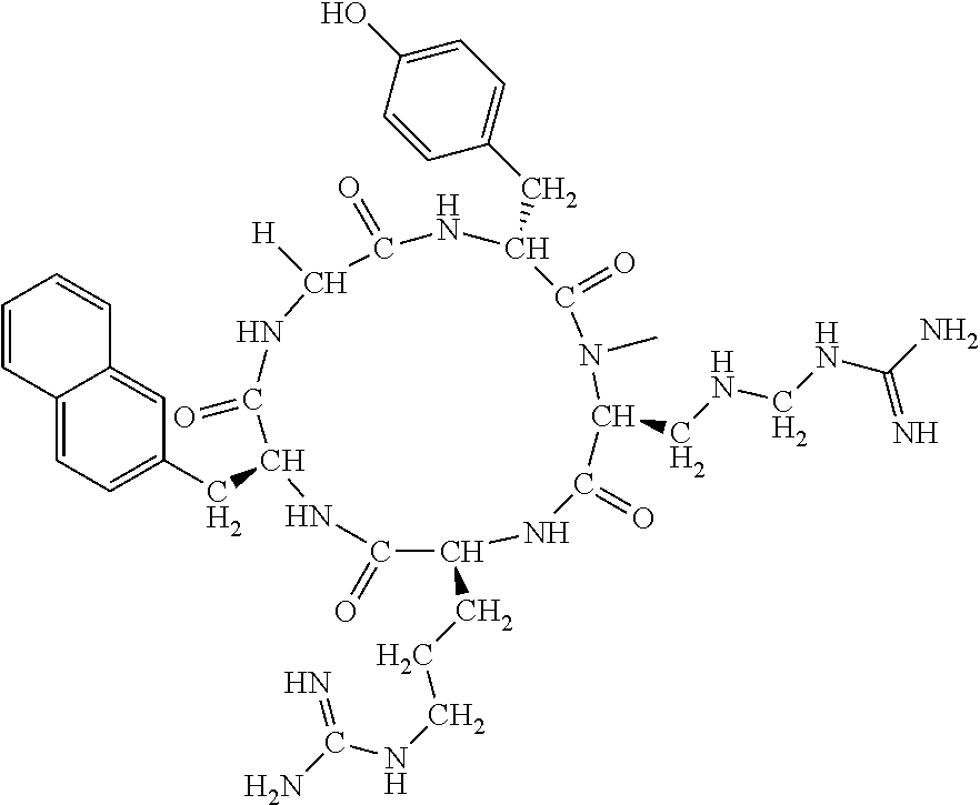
N1C(=O)C([H])NC(=O)C(CC2=CC=C3C(=C2)C=CC=C3)NC(=O)C(CCCNC(=N)N)NC(=O)C(CNCNC(=N)N)N(C)C(=O)C1CC1=CC=C(O)C=C1
